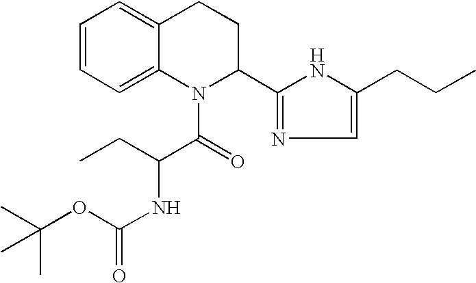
C1=CC=C2C(=C1)CCC(C1=NC=C(CCC)N1)N2C(C(NC(=O)OC(C)(C)C)CC)=O
